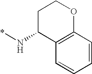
*NC1C2=C(OCC1)C=CC=C2
